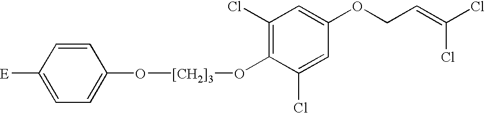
C1([E])=CC=C(O[[CH2]3]OC2=C(Cl)C=C(OCC=C(Cl)Cl)C=C2Cl)C=C1
